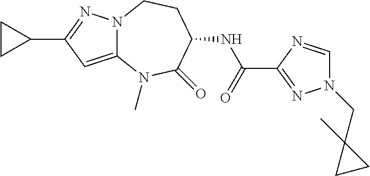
N12C(=CC(C3CC3)=N1)N(C)C(=O)C(NC(C1=NN(CC3(C)CC3)C=N1)=O)CC2
